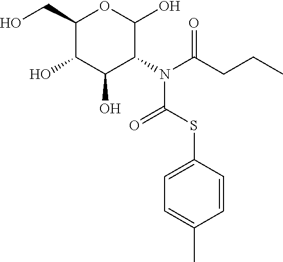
C1(CO)C(O)C(O)C(N(C(CCC)=O)C(SC2=CC=C(C)C=C2)=O)C(O)O1
